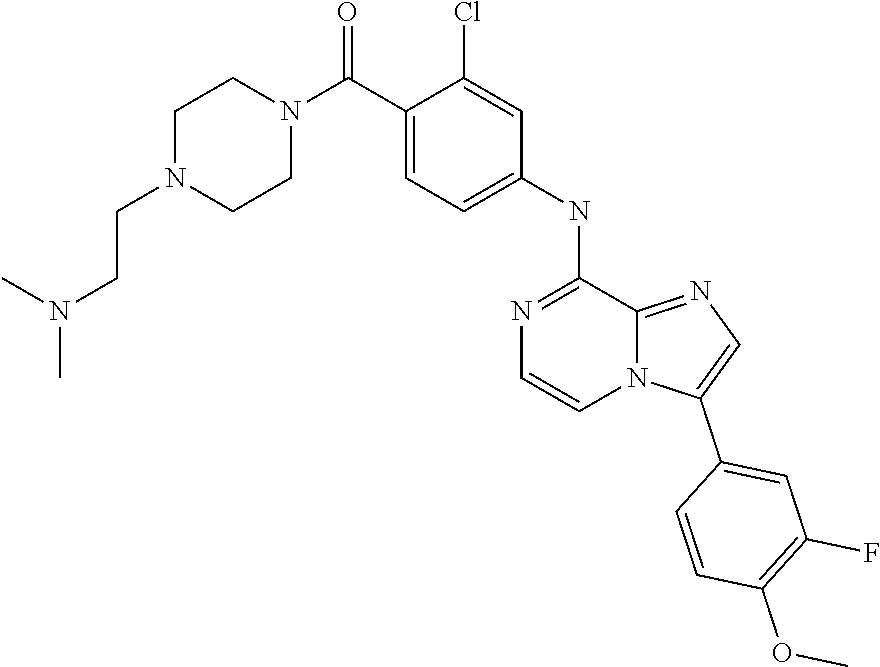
C12=NC=C(C3=CC(F)=C(OC)C=C3)N1C=CN=C2NC1=CC=C(C(N2CCN(CCN(C)C)CC2)=O)C(Cl)=C1
